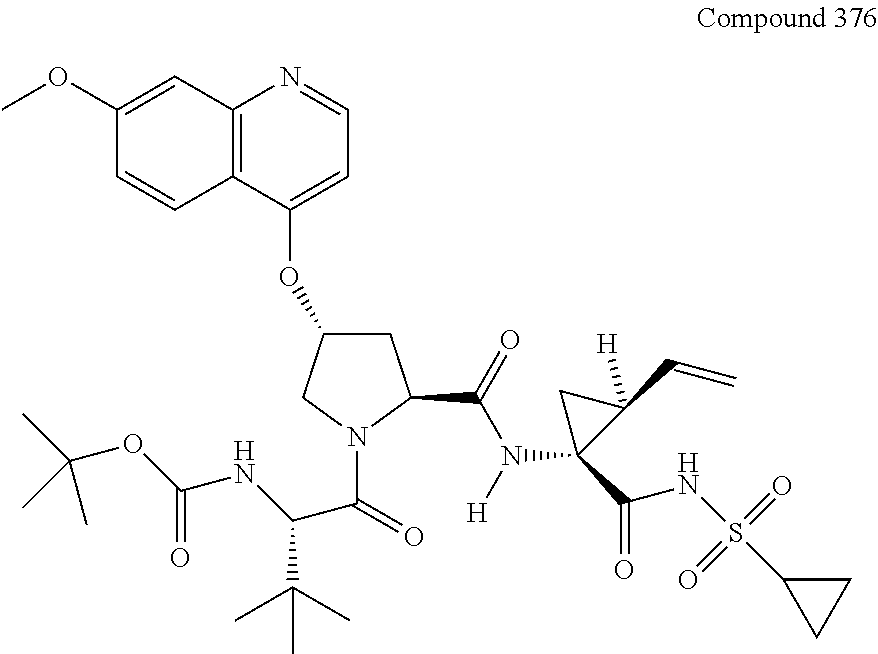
C12=C(C(OC3CC(C(=O)N([H])C4(C(=O)NS(=O)(=O)C5CC5)C(C=C)([H])C4)N(C(=O)C(NC(OC(C)(C)C)=O)C(C)(C)C)C3)=CC=N1)C=CC(OC)=C2
